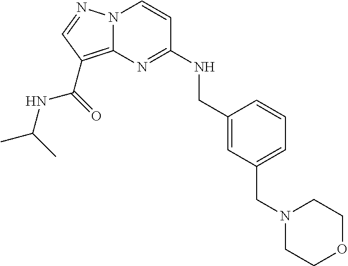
N12C(=C(C(=O)NC(C)C)C=N1)N=C(NCC1=CC(CN3CCOCC3)=CC=C1)C=C2
